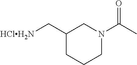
C1(C[HClH2N])CCCN(C(C)=O)C1
